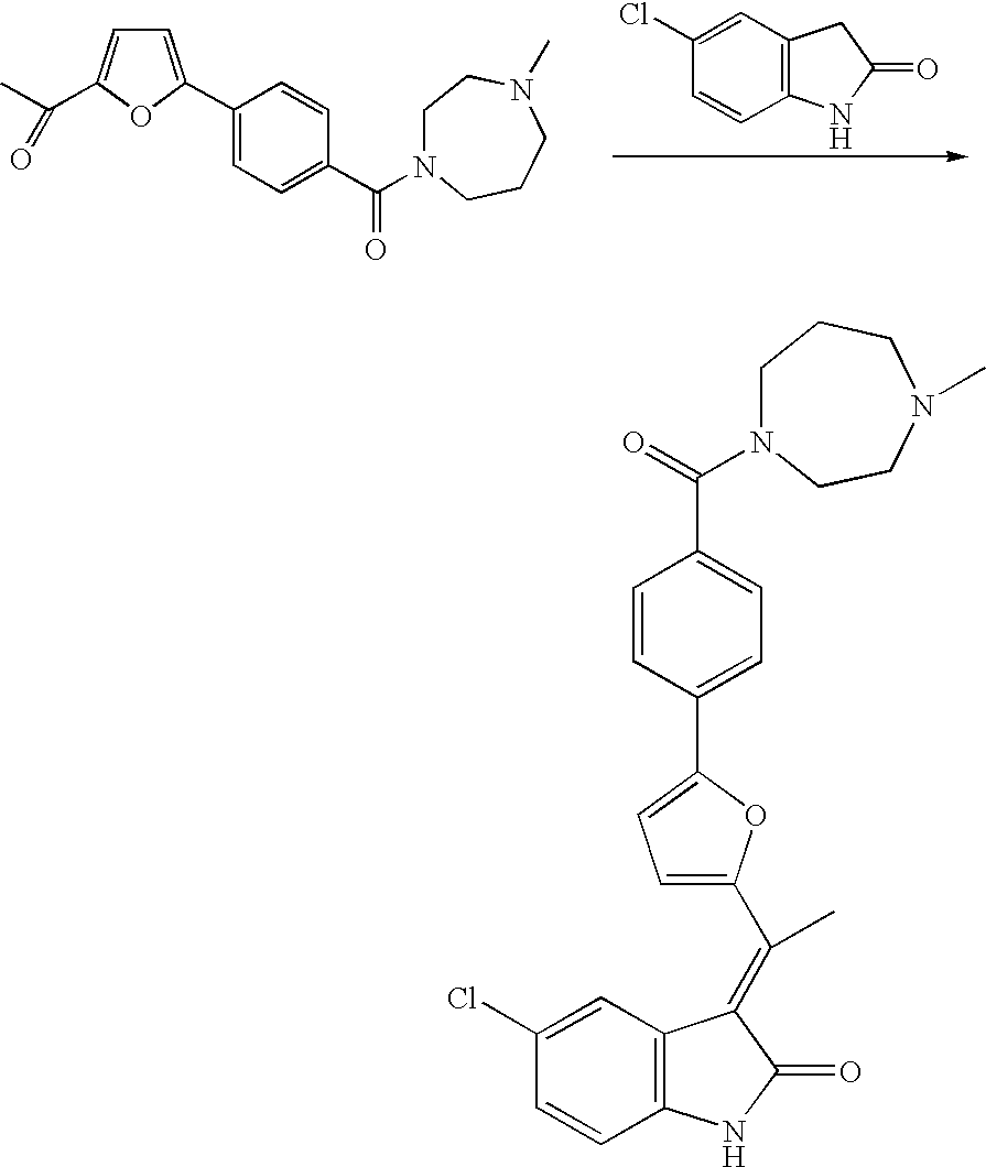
C12=C(C=C(Cl)C=C1)CC(=O)N2.C1=C(C2=CC=C(C(N3CCN(C)CCC3)=O)C=C2)OC(C(C)=O)=C1.C1=CC(C2=CC=C(C(C)=C3C4=C(NC3=O)C=CC(Cl)=C4)O2)=CC=C1C(=O)N1CCCN(C)CC1
